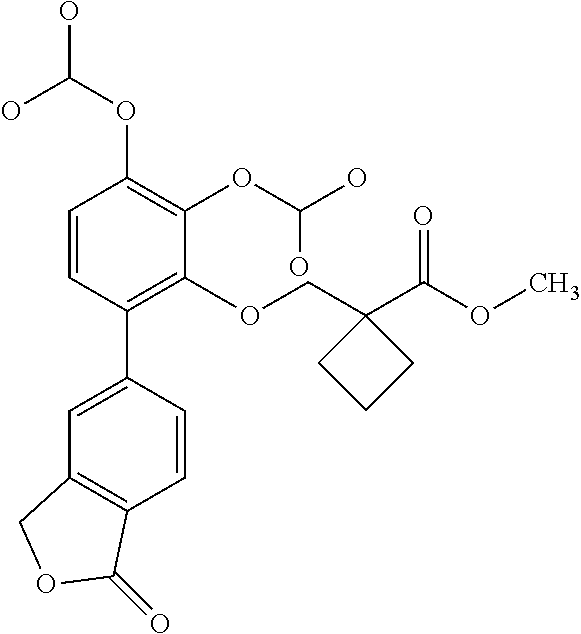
C1=CC(C2=CC3=C(C=C2)C(=O)OC3)=C(OCC2(C(OC)=O)CCC2)C(OC(O)O)=C1OC(O)O
